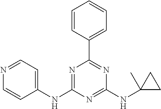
N1=C(NC2=CC=NC=C2)N=C(NC2(C)CC2)N=C1C1=CC=CC=C1
